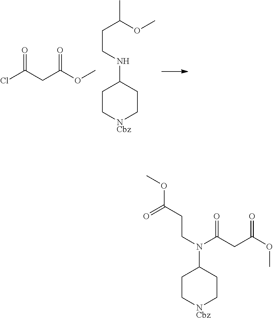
ClC(CC(OC)=O)=O.C1C[NCbz]CCC1NCCC(C)OC.C1C[NCbz]CCC1N(CCC(OC)=O)C(CC(OC)=O)=O
